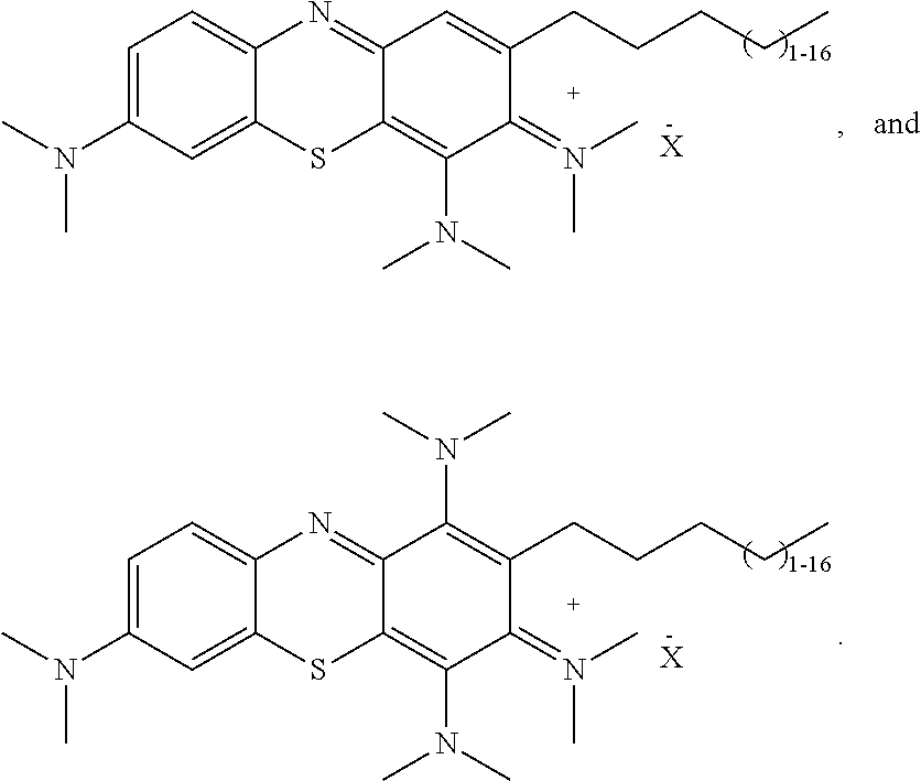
C1=C(N(C)C)C=C2C(=C1)N=C1C(=C(N(C)C)C(=N(C)C)C(CCCCC)=C1)S2.[X].C1=C(N(C)C)C=C2C(=C1)N=C1C(=C(N(C)C)C(=N(C)C)C(CCCCC)=C1N(C)C)S2.[X]
